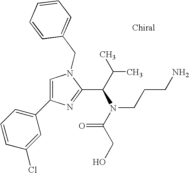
C1=C(C2=CC=CC(Cl)=C2)N=C(C(C(C)C)N(C(CO)=O)CCCN)N1CC1=CC=CC=C1
